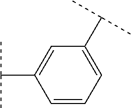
C1=CC=C(C(C)C)C=C1C(C)C
